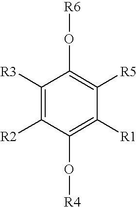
C1([R3])=C([R2])C(O[R4])=C([R1])C([R5])=C1O[R6]
